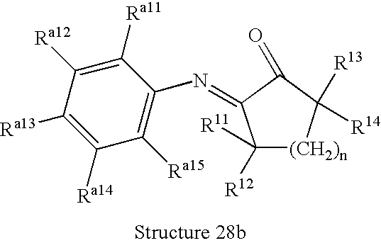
C1([Ra15])=C(N=C2C([R12])([R11])[(CH2)n]C([R14])([R13])C2=O)C([Ra11])=C([Ra12])C([Ra13])=C1[Ra14]
